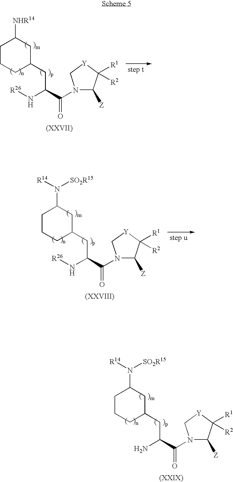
C1CCC(CC(N[R26])C(=O)N2C([Z])C([R1])([R2])[Y]C2)CC1[NHR14].C1CCC(CC(N[R26])C(=O)N2C([Z])C([R1])([R2])[Y]C2)CC1N([R14])[SO2R15].C1CCC(CC(N)C(=O)N2C([Z])C([R1])([R2])[Y]C2)CC1N([R14])[SO2R15]
